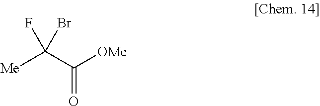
FC(C([OMe])=O)([Me])Br
